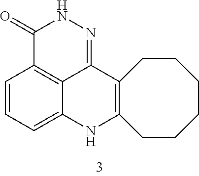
C1(=O)C2=C3C(=NN1)C1=C(NC3=CC=C2)CCCCCC1
